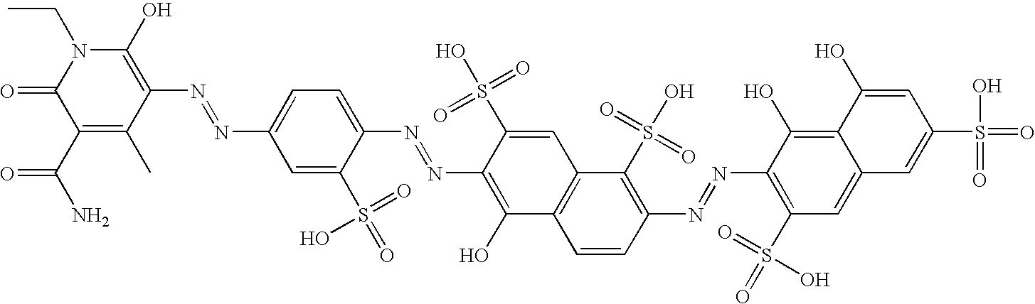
C1(C(N)=O)=C(C)C(N=NC2=CC=C(N=NC3=C(O)C4=C(C=C3S(O)(=O)=O)C(S(O)(=O)=O)=C(N=NC3=C(S(=O)(=O)O)C=C5C(=C3O)C(O)=CC(S(=O)(O)=O)=C5)C=C4)C(S(=O)(=O)O)=C2)=C(O)N(CC)C1=O
